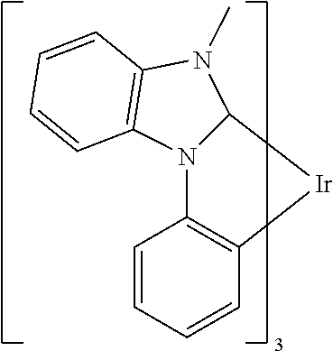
N12C(N(C)C3=C1C=CC=C3)[Ir]C1=C2C=CC=C1
